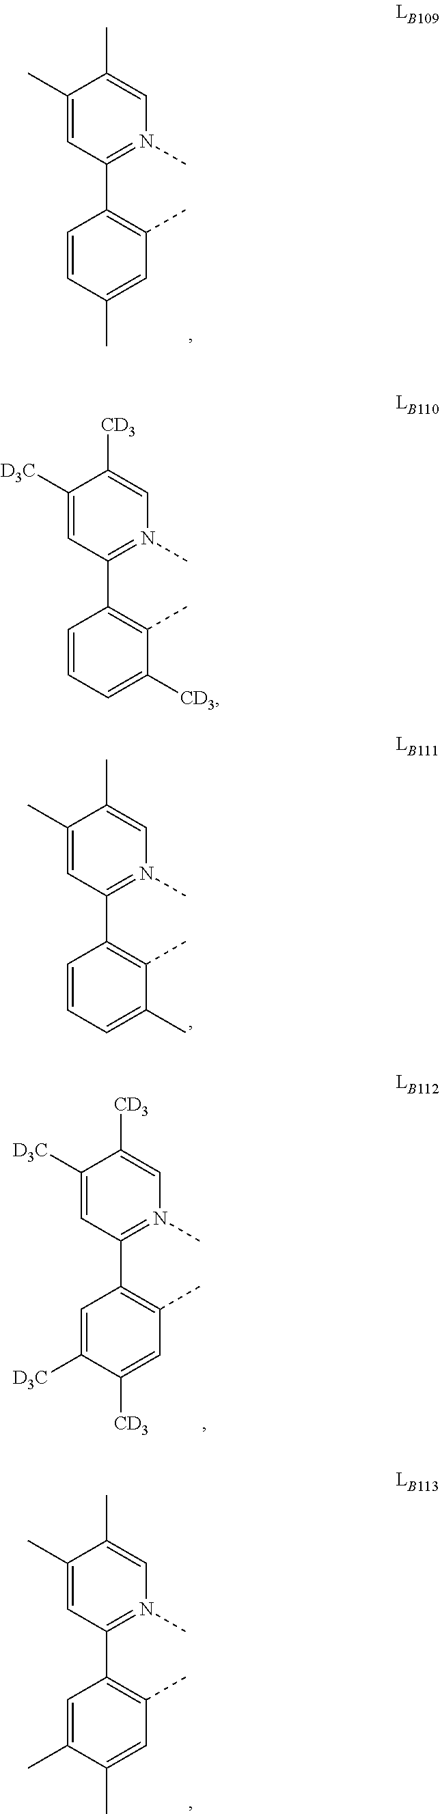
C1(C)=CN(C)=C(C2=C(C)C=C(C)C=C2)C=C1C.C1(C)=CN(C)=C(C2=C(C)C(C)=CC=C2)C=C1C.C1([CD3])=CN(C)=C(C2=C(C)C=C([CD3])C([D3C])=C2)C=C1[D3C].C1(C)=CN(C)=C(C2=C(C)C=C(C)C(C)=C2)C=C1C.C1([CD3])=CN(C)=C(C2=C(C)C([CD3])=CC=C2)C=C1[D3C]
